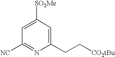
C1(CC[CO2tBu])=CC([SO2Me])=CC([NC])=N1
